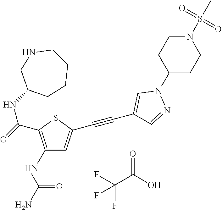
C1(NC(N)=O)=C(C(=O)NC2CCCCNC2)SC(C#CC2=CN(C3CCN(S(C)(=O)=O)CC3)N=C2)=C1.O=C(C(F)(F)F)O
